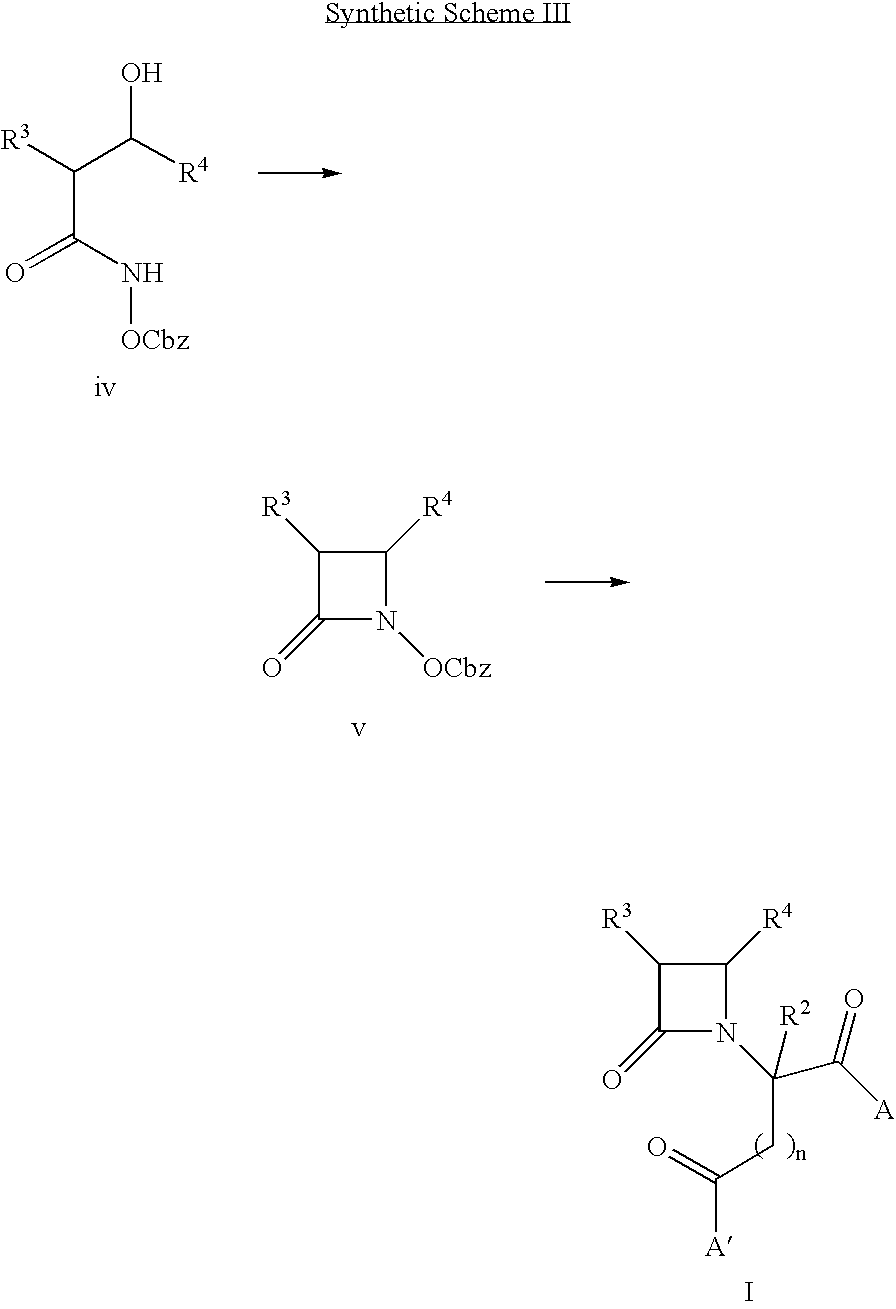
C1(=O)N(C(C([A])=O)(CC(=O)[A])[R2])C([R4])C1[R3].I.C(C(=O)N[OCbz])([R3])C([R4])O.C1(=O)N([OCbz])C([R4])C1[R3]
